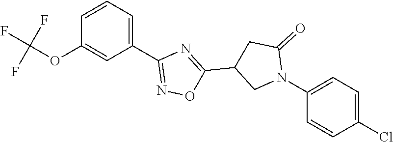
C1=CC=C(C2=NOC(C3CN(C4=CC=C(Cl)C=C4)C(=O)C3)=N2)C=C1OC(F)(F)F
